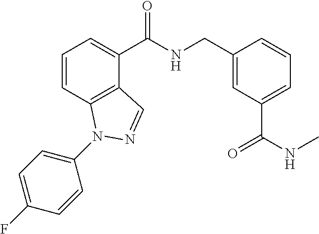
C1=CC2=C(C(C(NCC3=CC(C(NC)=O)=CC=C3)=O)=C1)C=NN2C1=CC=C(F)C=C1
